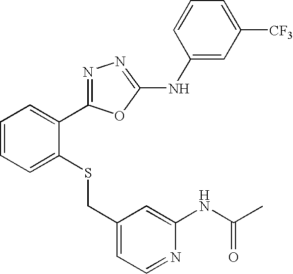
C1(CSC2=CC=CC=C2C2=NN=C(NC3=CC([CF3])=CC=C3)O2)=CC=NC(NC(C)=O)=C1
